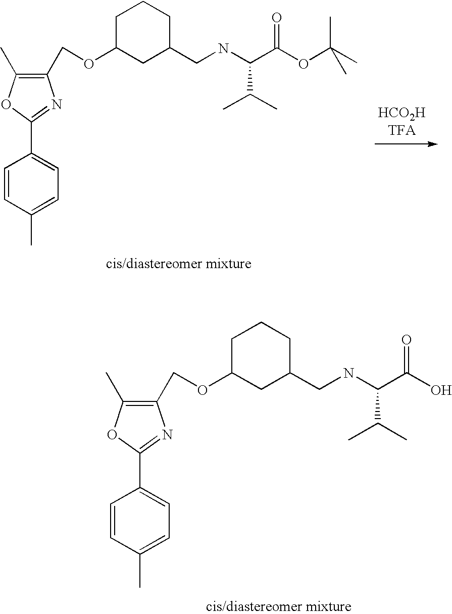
C1(COC2CC(CNC(C(OC(C)(C)C)=O)C(C)C)CCC2)=C(C)OC(C2=CC=C(C)C=C2)=N1.C1(COC2CC(CNC(C(O)=O)C(C)C)CCC2)=C(C)OC(C2=CC=C(C)C=C2)=N1
